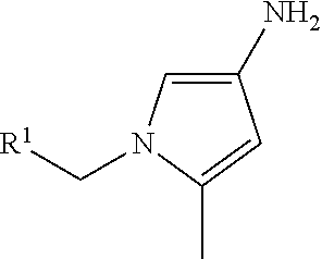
C1(N)=CN(C[R1])C(C)=C1
